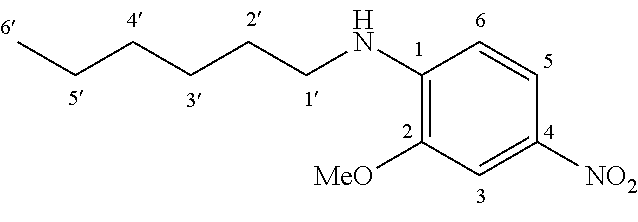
C1(NCCCCCC)=C([MeO])C=C([NO2])C=C1
